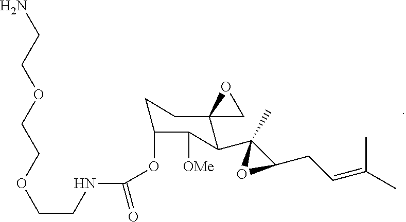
O(C1CCC2(C(C3(C)C(CC=C(C)C)O3)C1[OMe])CO2)C(=O)NCCOCCOCCN
